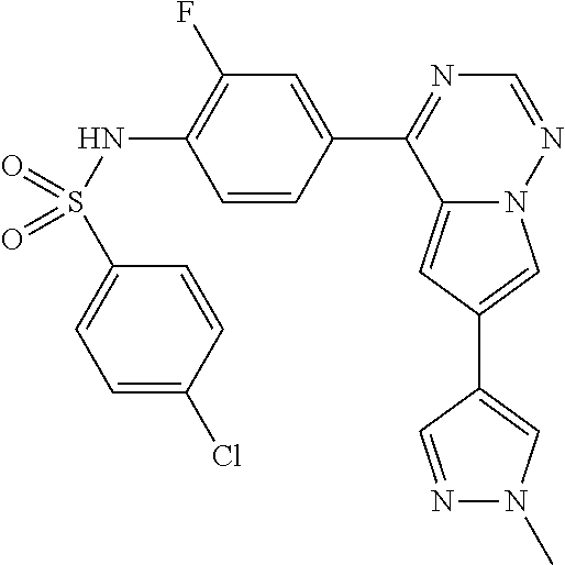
C12=CC(C3=CN(C)N=C3)=CN1N=CN=C2C1=CC(F)=C(NS(=O)(C2=CC=C(Cl)C=C2)=O)C=C1
